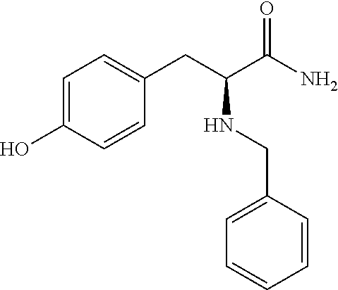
C1=C(O)C=CC(CC(C(N)=O)NCC2=CC=CC=C2)=C1
